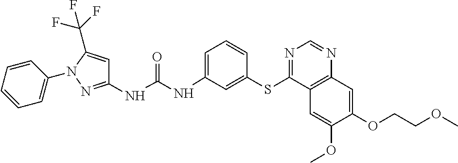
C1(NC(NC2=CC=CC(SC3=NC=NC4=C3C=C(OC)C(OCCOC)=C4)=C2)=O)=NN(C2=CC=CC=C2)C(C(F)(F)F)=C1
